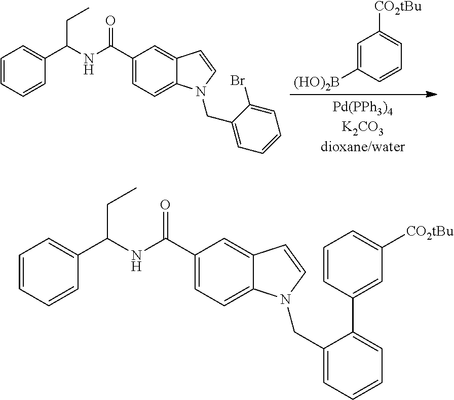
C1=CC=CC(C(NC(C2=CC=C3C(=C2)C=CN3CC2=CC=CC=C2Br)=O)CC)=C1.C1=C([(HO)2B])C=CC=C1[CO2tBu].C1=CC=CC(C(NC(C2=CC=C3C(=C2)C=CN3CC2=CC=CC=C2C2=CC([CO2tBu])=CC=C2)=O)CC)=C1
